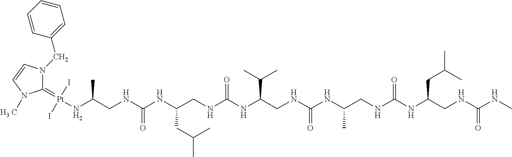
N(C(CNC(NC(CNC(NC(CNC(NC(CNC(NC(CNC(NC)=O)CC(C)C)=O)C)=O)C(C)C)=O)CC(C)C)=O)C)[Pt](=C1N([H3 C])C=CN1CC1=CC=CC=C1)(I)I
